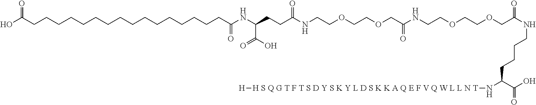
OC(CCCCCCCCCCCCCCCCC(=O)NC(CCC(NCCOCCOCC(=O)NCCOCCOCC(NCCCCC(N[H S Q G T F T S D Y S K Y L D S K K A Q E F V Q W L L N T][H])C(=O)O)=O)=O)C(O)=O)=O
